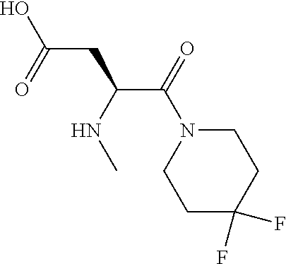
C1N(C(C(CC(O)=O)NC)=O)CCC(F)(F)C1
